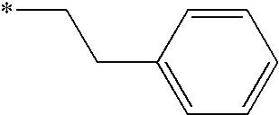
*CCC1=CC=CC=C1
